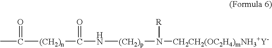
CC([(CH2)n]C(N[(CH2)p]N([CH2CH2(OC2H4)mNH3+Y-])[R])=O)=O
